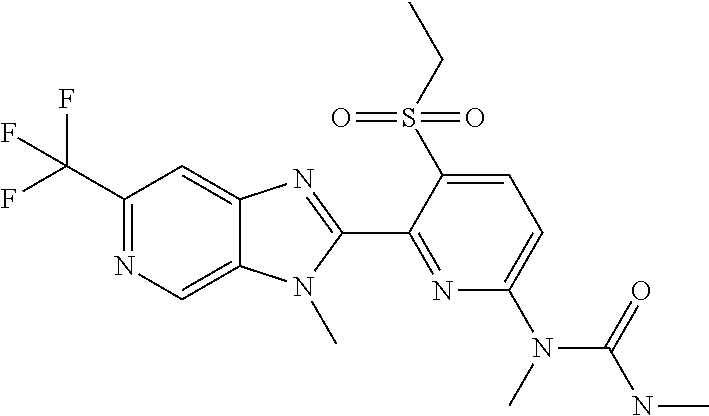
C1(C(F)(F)F)=NC=C2C(=C1)N=C(C1=NC(N(C(NC)=O)C)=CC=C1S(CC)(=O)=O)N2C
